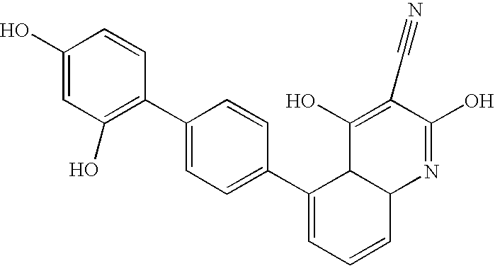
C1(O)=CC(O)=C(C2=CC=C(C3=CC=CC4C3C(O)=C(C#N)C(O)=N4)C=C2)C=C1
